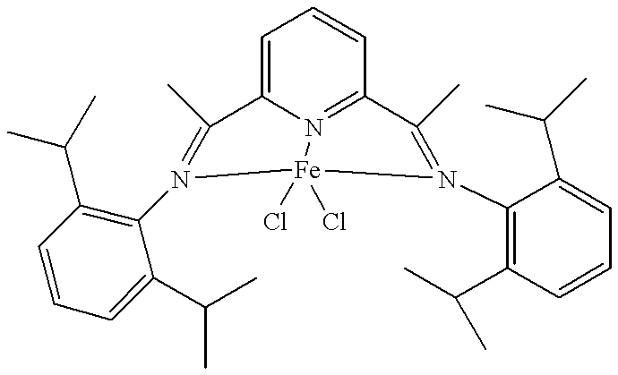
C1=CC=C(C(C)C)C(N2=C(C)C3=CC=CC4=N3[Fe]2(Cl)(Cl)N(C2=C(C(C)C)C=CC=C2C(C)C)=C4C)=C1C(C)C
